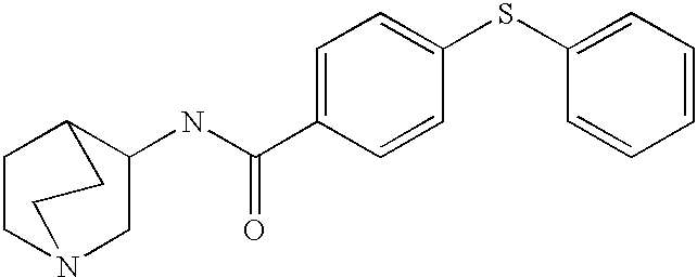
C1(NC(C2=CC=C(SC3=CC=CC=C3)C=C2)=O)CN2CCC1CC2
